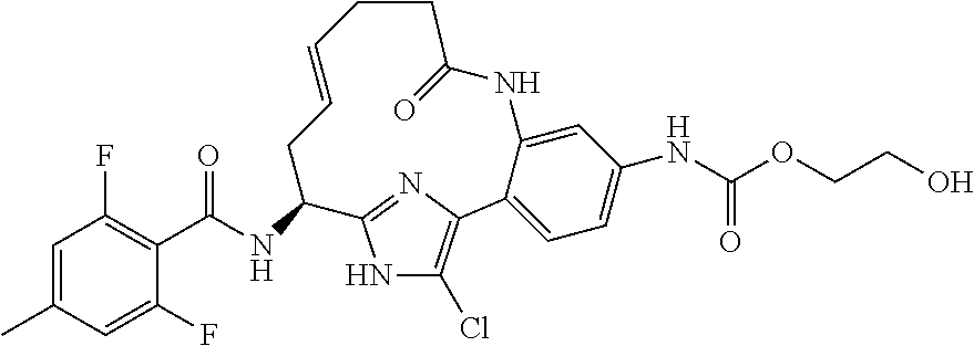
C1=C(C)C=C(F)C(C(NC2CC=CCCC(=O)NC3=CC(NC(OCCO)=O)=CC=C3C3=C(Cl)NC2=N3)=O)=C1F
